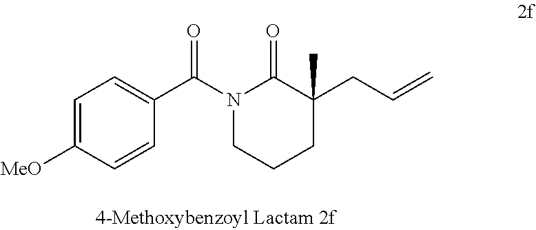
C1=C([MeO])C=CC(C(N2CCCC(CC=C)(C)C2=O)=O)=C1
